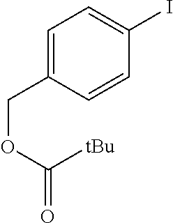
C1=CC(COC(=O)[tBu])=CC=C1I
